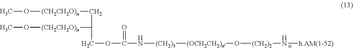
CO[(CH2CH2O)n]CC([(CH2CH2O)n]OC)COC(=O)N[(CH2)3][(OCH2CH2)n]O[(CH2)2]N[h.AM(1-52)]
